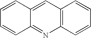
C12=C(C=CC=C1)N=C1C(=C2)C=CC=C1
